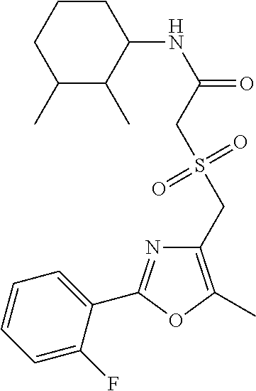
C1(C)C(C)C(NC(=O)CS(CC2=C(C)OC(C3=CC=CC=C3F)=N2)(=O)=O)CCC1
